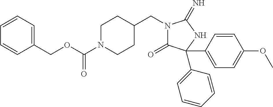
C1(COC(N2CCC(CN3C(=O)C(C4=CC=CC=C4)(C4=CC=C(OC)C=C4)NC3=N)CC2)=O)=CC=CC=C1
